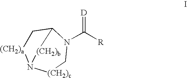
C1[(CH2)a]N2[(CH2)c]CN(C([R])=[D])C1[(CH2)b]2
